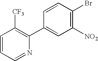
C1=CC=NC(C2=CC([NO2])=C(Br)C=C2)=C1[CF3]
